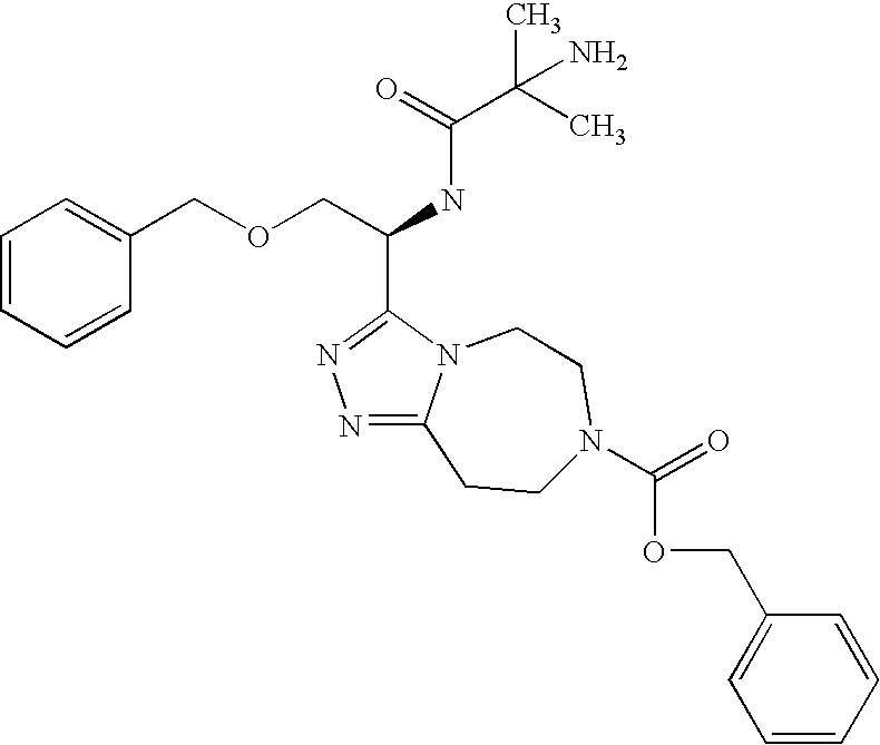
N1=C2N(C(C(COCC3=CC=CC=C3)NC(C(C)(C)N)=O)=N1)CCN(C(=O)OCC1=CC=CC=C1)CC2
